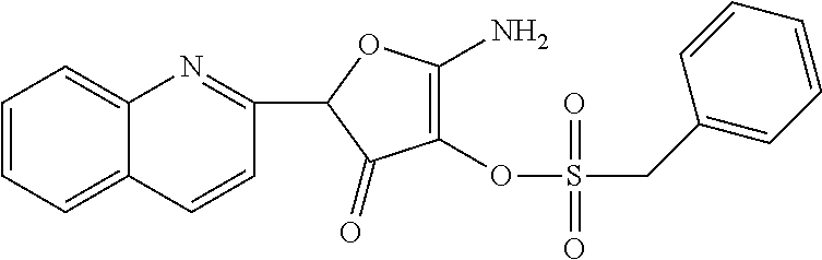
C1(=O)C(OS(CC2=CC=CC=C2)(=O)=O)=C(N)OC1C1=NC2=CC=CC=C2C=C1
